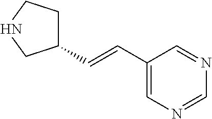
C1(C=CC2CCNC2)=CN=CN=C1
